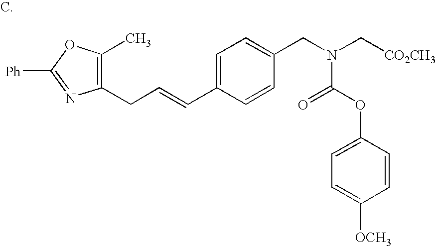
C1(CC=CC2=CC=C(CN(C(=O)OC3=CC=C([OCH3])C=C3)C[CO2CH3])C=C2)=C(C)OC([Ph])=N1
